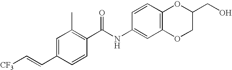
C1(C=C[CF3])=CC(C)=C(C(NC2=CC3=C(C=C2)OC(CO)CO3)=O)C=C1
